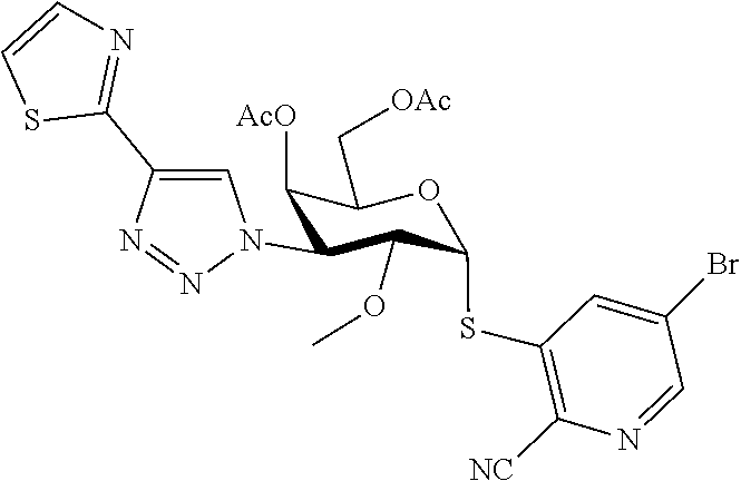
C1=CSC(C2=CN(C3C(OC)C(SC4=C([NC])N=CC(Br)=C4)OC(C[OAc])C3[AcO])N=N2)=N1
